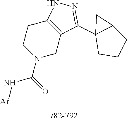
C12=C(CN(C(=O)N[Ar])CC1)C(C13CCCC1C3)=NN2
